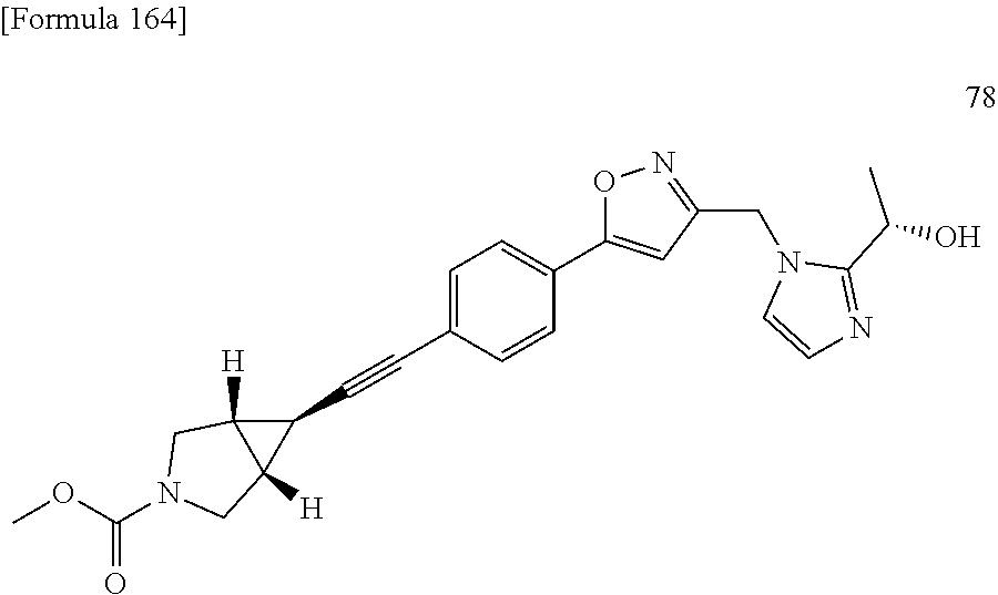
N1(CC2=NOC(C3=CC=C(C#CC4C5([H])C4([H])CN(C(OC)=O)C5)C=C3)=C2)C=CN=C1C(O)C
